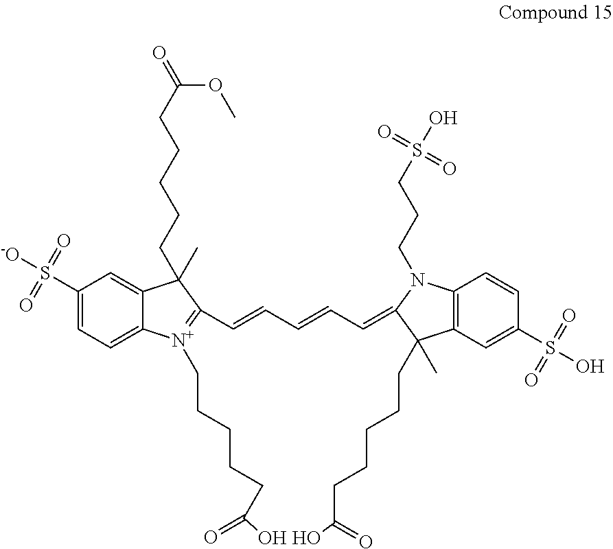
C1(S([-O])(=O)=O)=CC=C2C(=C1)C(C)(CCCCCC(=O)OC)C(C=CC=CC=C1N(CCCS(O)(=O)=O)C3=C(C1(C)CCCCCC(=O)O)C=C(S(O)(=O)=O)C=C3)=[N+]2CCCCCC(=O)O
